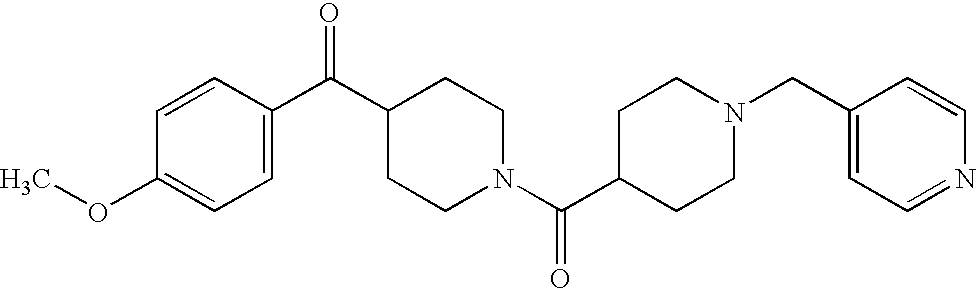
C1=CC(C(=O)C2CCN(C(=O)C3CCN(CC4=CC=NC=C4)CC3)CC2)=CC=C1OC
